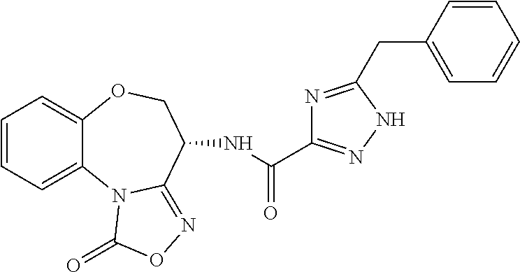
C1=CC=C2C(=C1)OCC(NC(=O)C1=NNC(CC3=CC=CC=C3)=N1)C1=NOC(=O)N21
